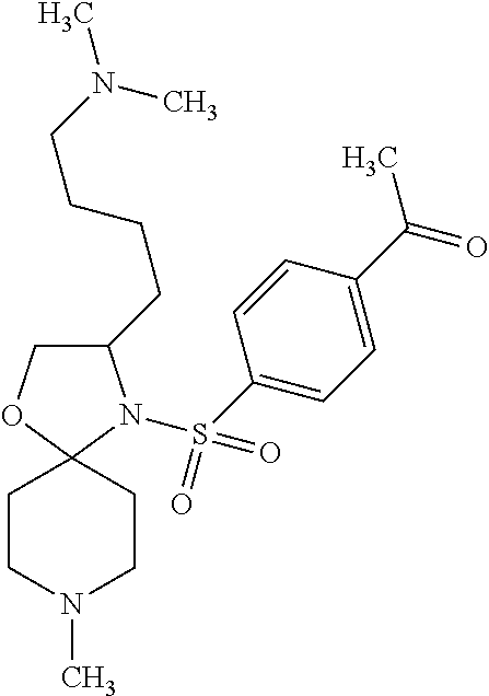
C1(CCCCN(C)C)COC2(N1S(=O)(=O)C1=CC=C(C(C)=O)C=C1)CCN(C)CC2
